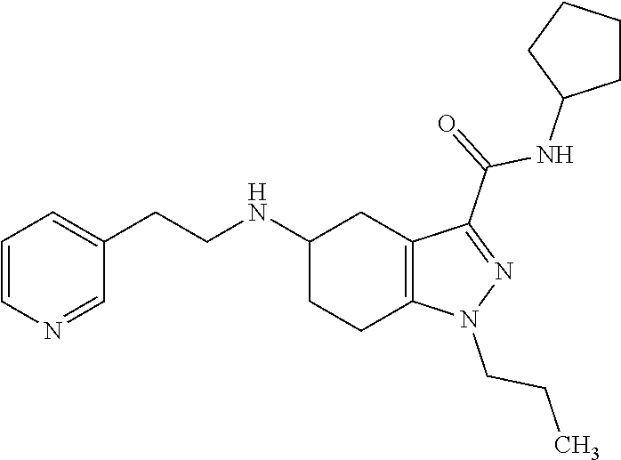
C1(NCCC2=CC=CN=C2)CCC2=C(C1)C(C(NC1CCCC1)=O)=NN2CCC
